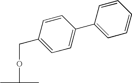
CC(C)OCC1=CC=C(C2=CC=CC=C2)C=C1
